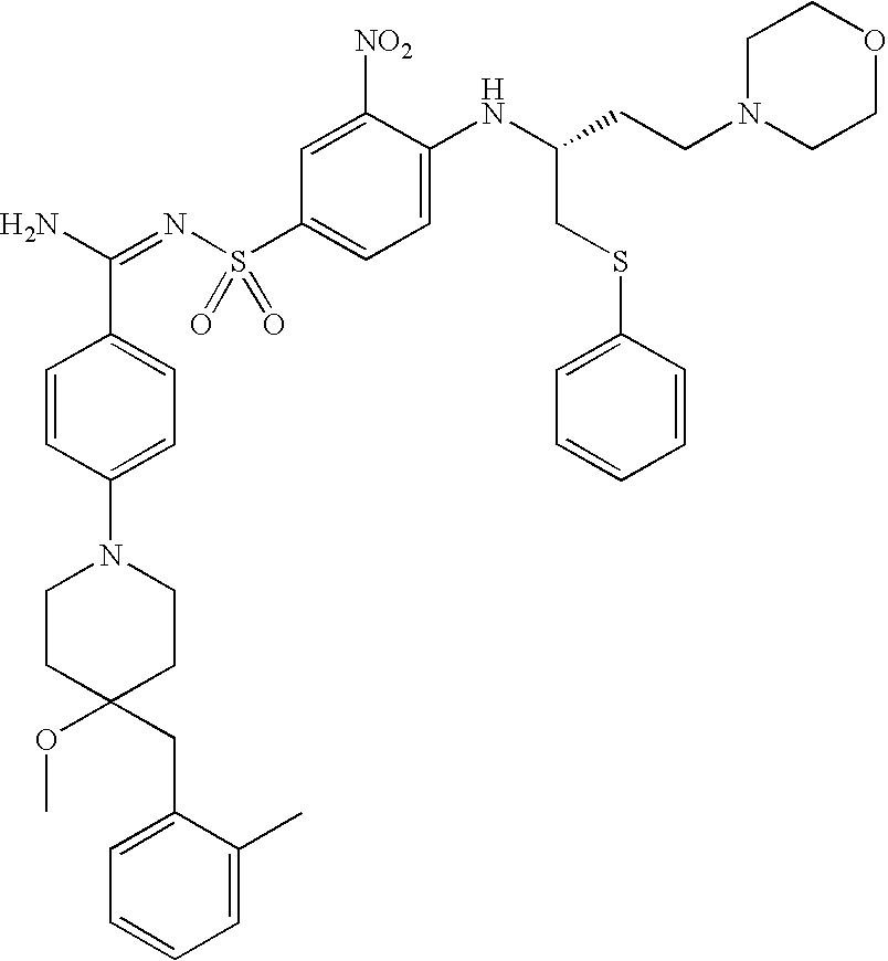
C1=CC(N2CCC(OC)(CC3=CC=CC=C3C)CC2)=CC=C1C(N)=NS(C1=CC=C(NC(CSC2=CC=CC=C2)CCN2CCOCC2)C([NO2])=C1)(=O)=O
